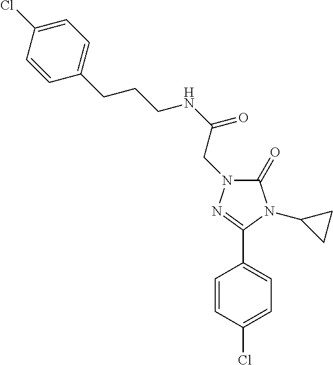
C(NC(=O)CN1C(=O)N(C2CC2)C(C2=CC=C(Cl)C=C2)=N1)CCC1=CC=C(Cl)C=C1
